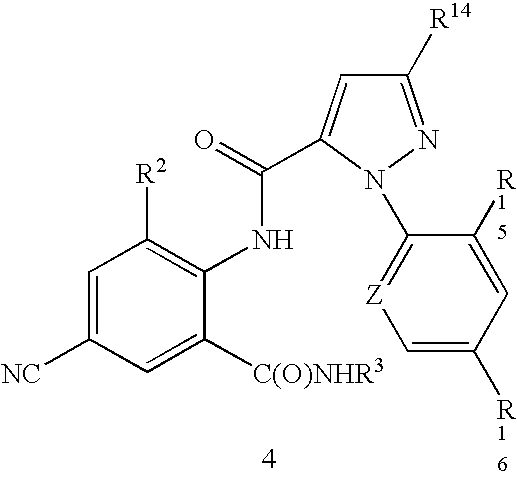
C1=C([NC])C=C([C(O)NHR3])C(NC(C2=CC([R14])=NN2C2=[Z]C=C([R16])C=C2[R15])=O)=C1[R2]
